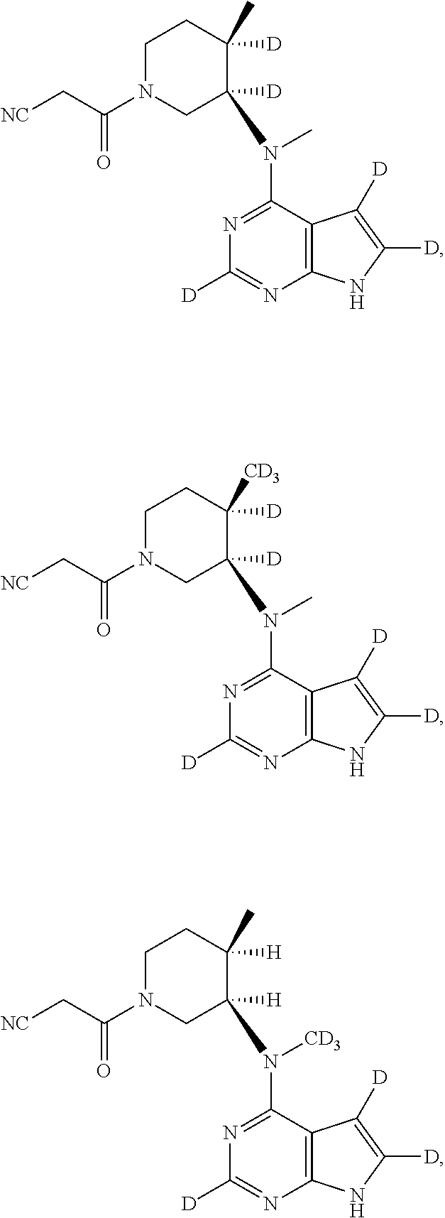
C12=C(C(N(C)C3([D])CN(C(C[NC])=O)CCC3([D])C)=NC([D])=N1)C([D])=C([D])N2.C12=C(C(N(C)C3([D])CN(C(C[NC])=O)CCC3([D])[CD3])=NC([D])=N1)C([D])=C([D])N2.C12=C(C(N([CD3])C3([H])CN(C(C[NC])=O)CCC3([H])C)=NC([D])=N1)C([D])=C([D])N2
